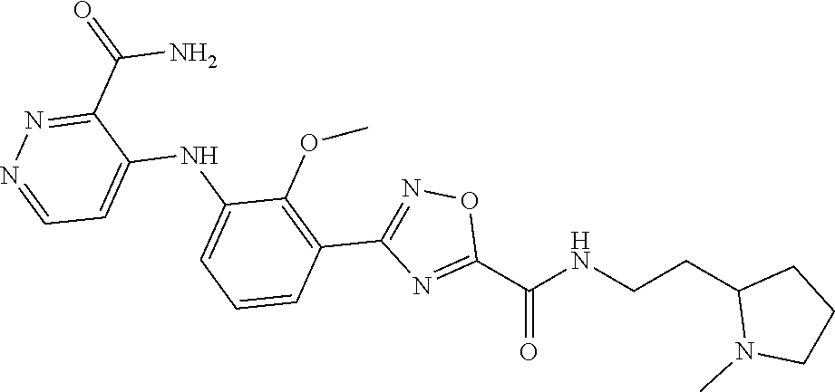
C1=CC=C(NC2=CC=NN=C2C(N)=O)C(OC)=C1C1=NOC(C(NCCC2N(C)CCC2)=O)=N1
